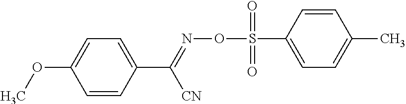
C1=CC(C(=NOS(C2=CC=C(C)C=C2)(=O)=O)[CN])=CC=C1OC
